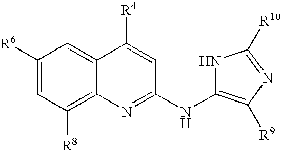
C1([R6])=CC([R8])=C2C(=C1)C([R4])=CC(NC1=C([R9])N=C([R10])N1)=N2
